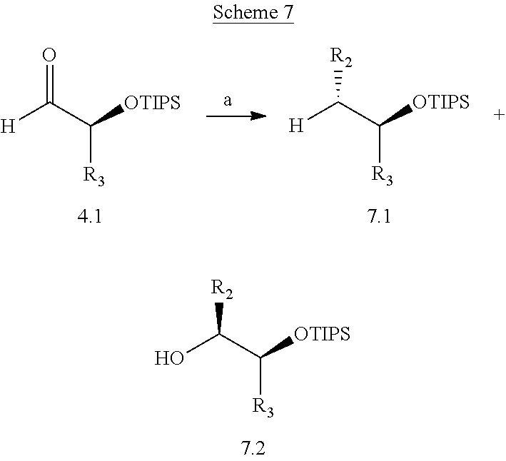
[H]C(C([OTIPS])[R3])=O.[H]C(C([OTIPS])[R3])[R2].OC(C([OTIPS])[R3])[R2]
